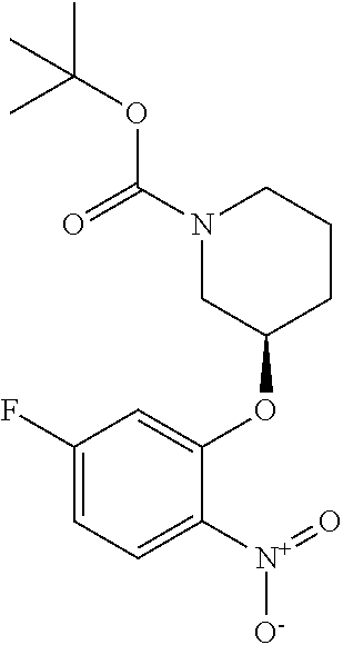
C1(F)=CC=C([N+](=O)[O-])C(OC2CCCN(C(=O)OC(C)(C)C)C2)=C1
